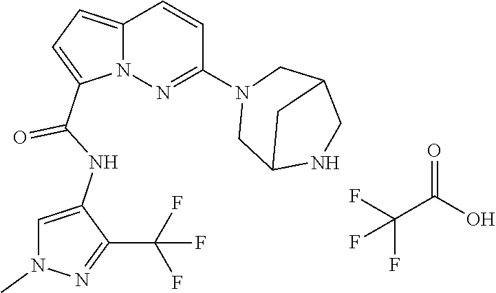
N12C(=CC=C1C(NC1=CN(C)N=C1C(F)(F)F)=O)C=CC(N1CC3NCC(C1)C3)=N2.C(C(O)=O)(F)(F)F
